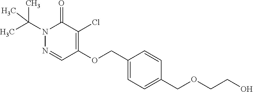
N1(C(C)(C)C)N=CC(OCC2=CC=C(COCCO)C=C2)=C(Cl)C1=O
